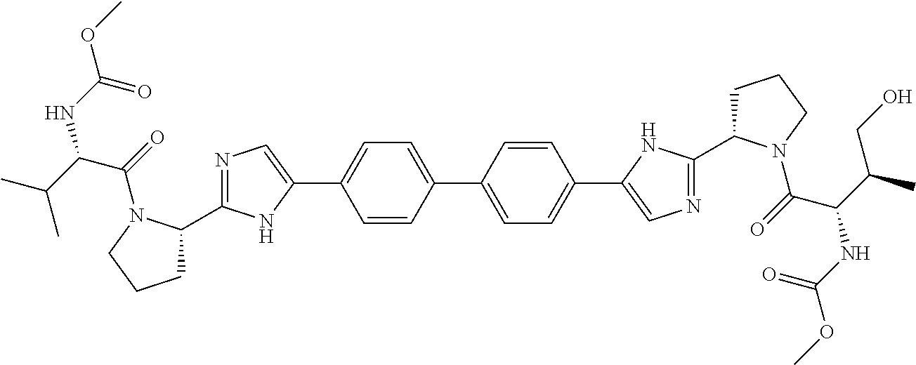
C1=CC(C2=CC=C(C3=CN=C(C4CCCN4C(=O)C(C(C)CO)NC(OC)=O)N3)C=C2)=CC=C1C1=CN=C(C2CCCN2C(=O)C(C(C)C)NC(OC)=O)N1
